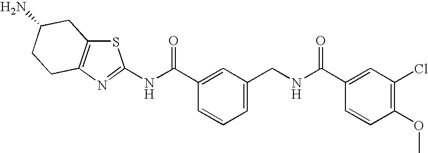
C1=C(CNC(C2=CC(Cl)=C(OC)C=C2)=O)C=C(C(NC2=NC3=C(S2)CC(N)CC3)=O)C=C1
